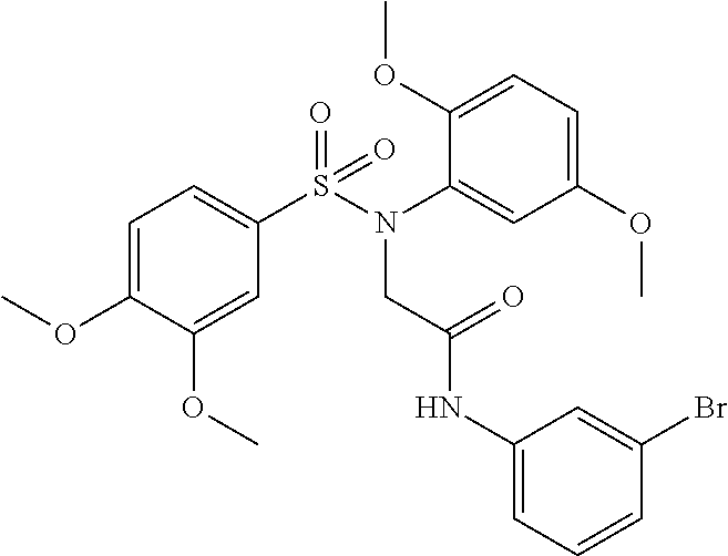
C1=C(OC)C(OC)=CC(S(N(C2=CC(OC)=CC=C2OC)CC(NC2=CC=CC(Br)=C2)=O)(=O)=O)=C1
